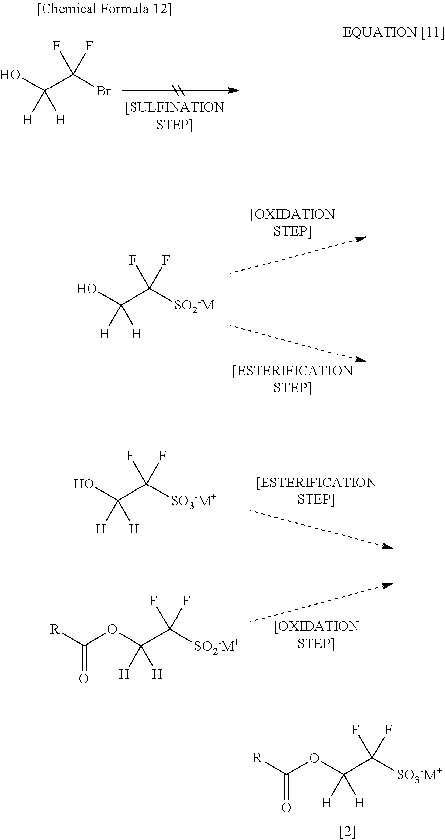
OC(C(Br)(F)F)([H])[H].OC(C([SO2-M+])(F)F)([H])[H].O(C(C([SO2-M+])(F)F)([H])[H])C([R])=O.OC(C([SO3-M+])(F)F)([H])[H].O(C(C([SO3-M+])(F)F)([H])[H])C([R])=O
